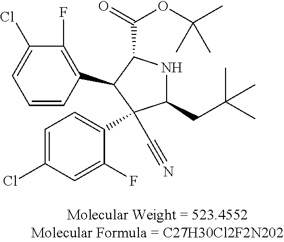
C(C1NC(CC(C)(C)C)C(C#N)(C2=CC=C(Cl)C=C2F)C1C1=C(F)C(Cl)=CC=C1)(=O)OC(C)(C)C
